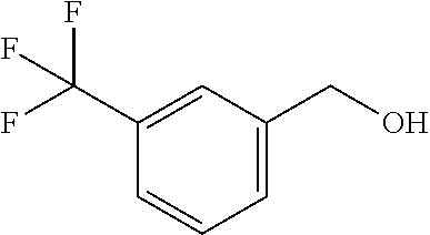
C1=C(CO)C=C(C(F)(F)F)C=C1
